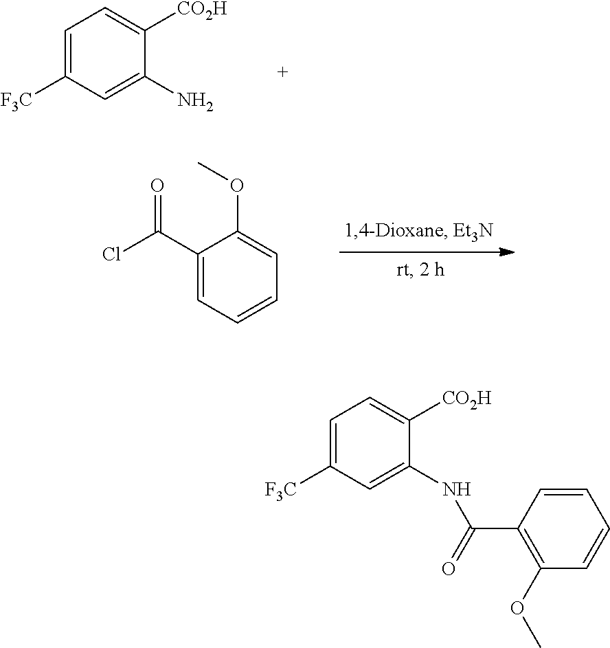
C1=C([F3C])C=C(N)C([CO2H])=C1.C1(C(Cl)=O)=CC=CC=C1OC.C1=C([F3C])C=C(NC(C2=C(OC)C=CC=C2)=O)C([CO2H])=C1
